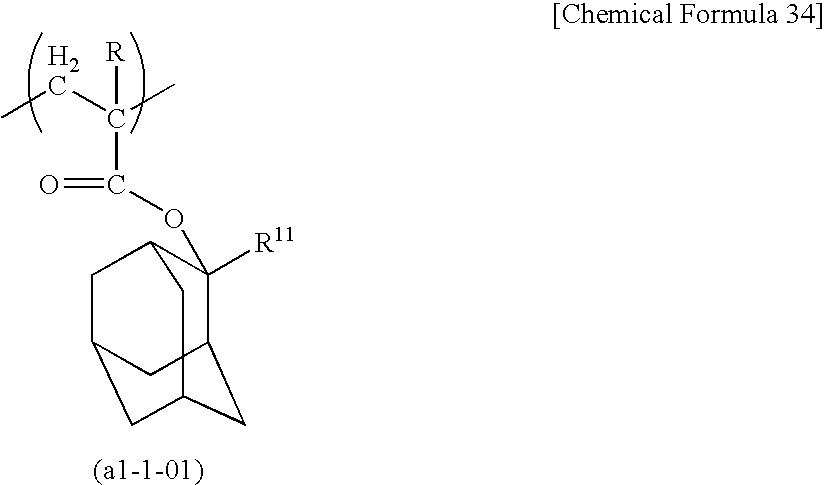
CCC(C)([R])C(OC1([R11])C2CC3CC(CC1C3)C2)=O
